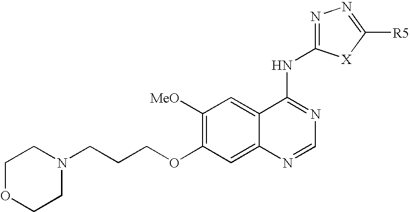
C1([MeO])=C(OCCCN2CCOCC2)C=C2C(=C1)C(NC1=NN=C([R5])[X]1)=NC=N2
